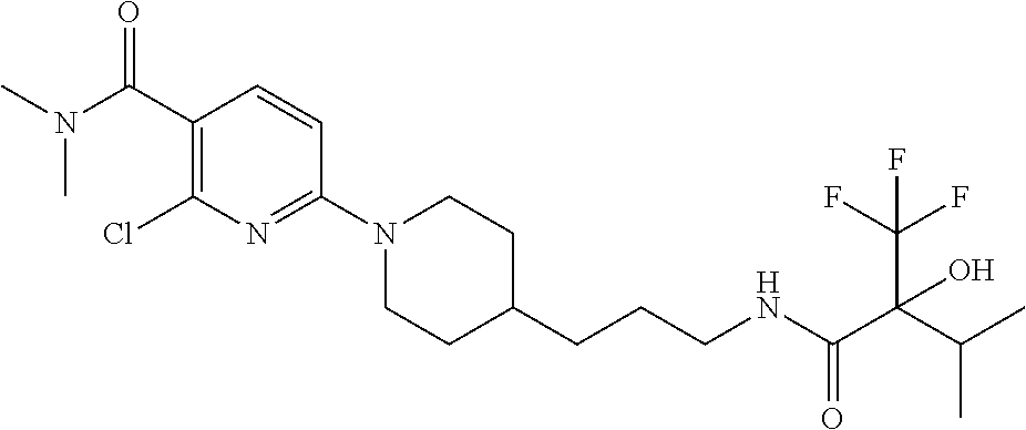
C1(N2CCC(CCCNC(C(C(C)C)(C(F)(F)F)O)=O)CC2)=NC(Cl)=C(C(N(C)C)=O)C=C1
